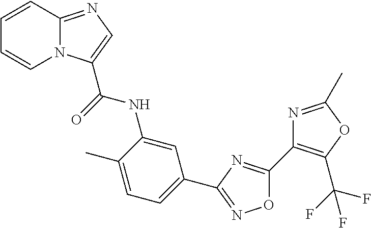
C1=CC2=NC=C(C(=O)NC3=CC(C4=NOC(C5=C(C(F)(F)F)OC(C)=N5)=N4)=CC=C3C)N2C=C1
